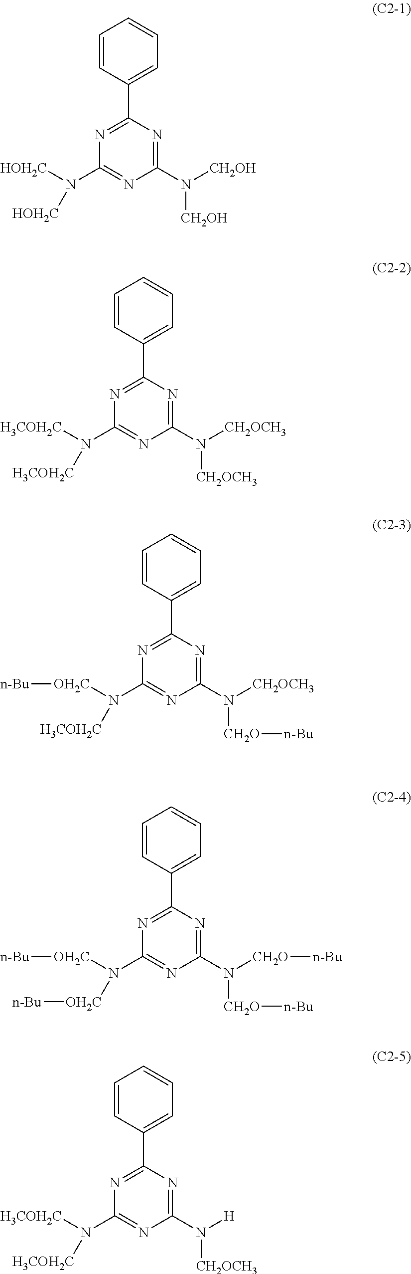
N1=C(C2=CC=CC=C2)N=C(N([CH2OH])[CH2OH])N=C1N([HOH2C])[HOH2C].N1=C(C2=CC=CC=C2)N=C(N([CH2OCH3])[CH2OCH3])N=C1N([H3COH2C])[H3COH2C].N1=C(C2=CC=CC=C2)N=C(N([CH2OCH3])[CH2O][n-Bu])N=C1N([OH2C][n-Bu])[H3COH2C].N1=C(C2=CC=CC=C2)N=C(N([CH2O][n-Bu])[CH2O][n-Bu])N=C1N([OH2C][n-Bu])[OH2C][n-Bu].N1=C(C2=CC=CC=C2)N=C(N([H])[CH2OCH3])N=C1N([H3COH2C])[H3COH2C]
